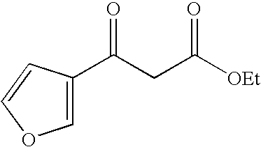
C1(C(CC([OEt])=O)=O)=COC=C1
